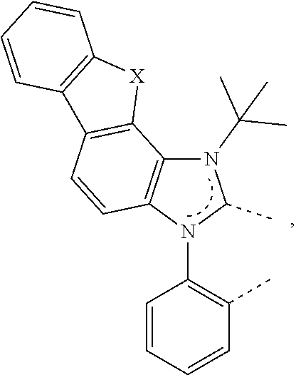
N1(C(C)(C)C)C2=C(N(C3=C(C)C=CC=C3)C1C)C=CC1=C2[X]C2=C1C=CC=C2
